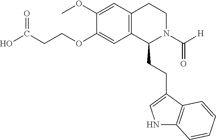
N1C2=C(C(CCC3N(C([H])=O)CCC4=C3C=C(OCCC(O)=O)C(OC)=C4)=C1)C=CC=C2
